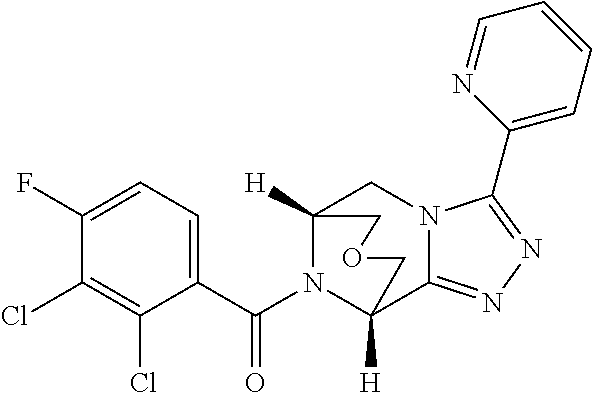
C12([H])N(C(C3=CC=C(F)C(Cl)=C3Cl)=O)C([H])(C3=NN=C(C4=CC=CC=N4)N3C1)COC2
